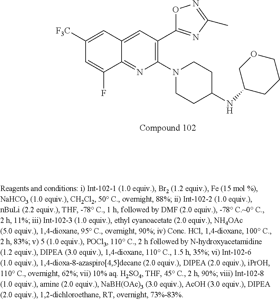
C1([F3C])=CC2=CC(C3=NC(C)=NO3)=C(N3CCC(NC4COCCC4)CC3)N=C2C(F)=C1
